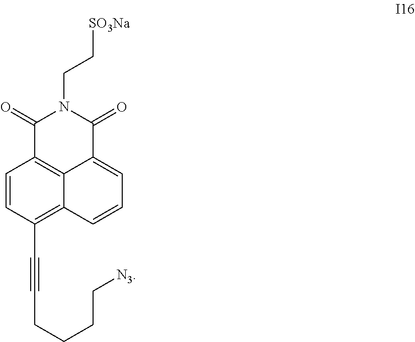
C1=CC2=C3C(=C1C#CCCCC[N3])C=CC=C3C(=O)N(CC[SO3Na])C2=O
